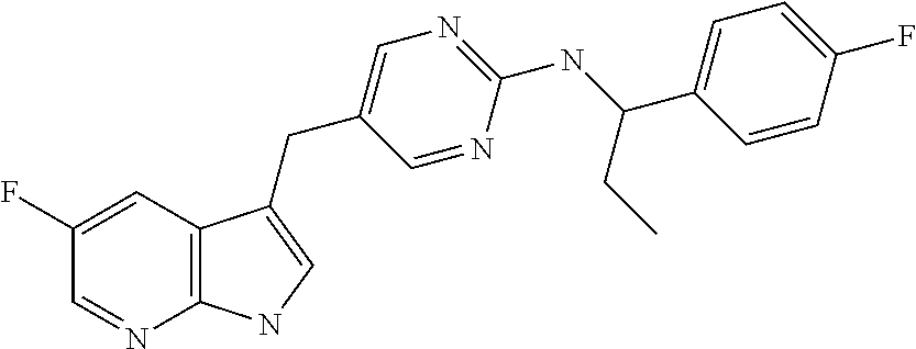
C1(F)=CC2=C(N=C1)NC=C2CC1=CN=C(NC(C2=CC=C(F)C=C2)CC)N=C1
